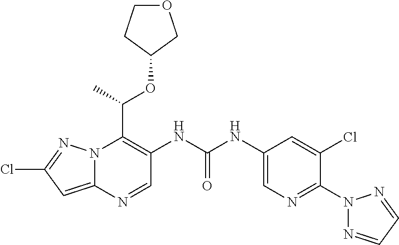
N12C(=CC(Cl)=N1)N=CC(NC(NC1=CN=C(N3N=CC=N3)C(Cl)=C1)=O)=C2C(C)OC1COCC1
